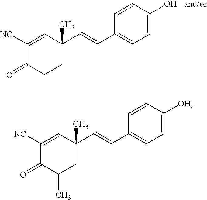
C1=CC(C=CC2(C)C=C([NC])C(=O)CC2)=CC=C1O.C1=CC(C=CC2(C)C=C([NC])C(=O)C(C)C2)=CC=C1[OH]
